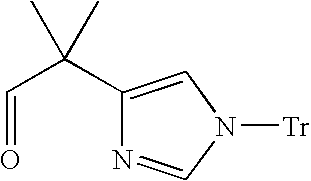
C1(C(C=O)(C)C)=CN([Tr])C=N1
